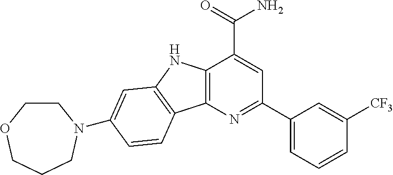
C12=C(N=C(C3=CC=CC([CF3])=C3)C=C1C(N)=O)C1=C(N2)C=C(N2CCOCCC2)C=C1
